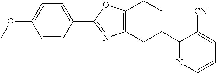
C12=C(CC(C3=NC=CC=C3[CN])CC1)N=C(C1=CC=C(OC)C=C1)O2
